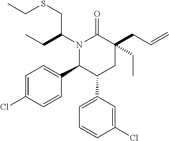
N1(C(CC)CSCC)C(C2=CC=C(Cl)C=C2)C(C2=CC=CC(Cl)=C2)CC(CC=C)(CC)C1=O
